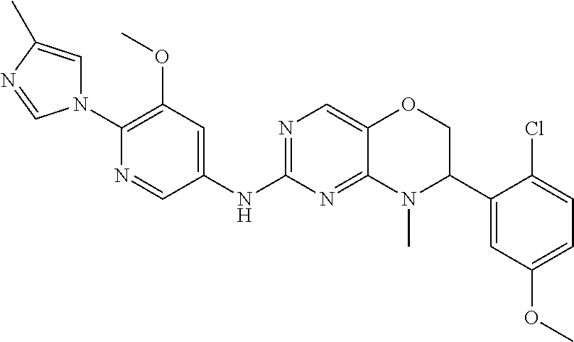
C1(N2C=C(C)N=C2)=C(OC)C=C(NC2=NC=C3C(=N2)N(C)C(C2=CC(OC)=CC=C2Cl)CO3)C=N1
